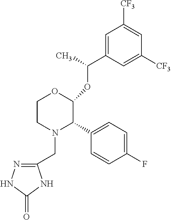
C1(C2C(OC(C)C3=CC([CF3])=CC([CF3])=C3)OCCN2CC2=NNC(=O)N2)=CC=C(F)C=C1
